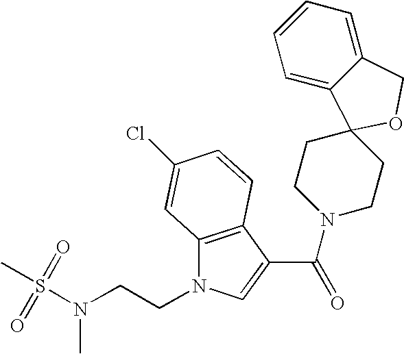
C(N1CCC2(CC1)C1=CC=CC=C1CO2)(=O)C1=CN(CCN(S(=O)(C)=O)C)C2=C1C=CC(Cl)=C2
